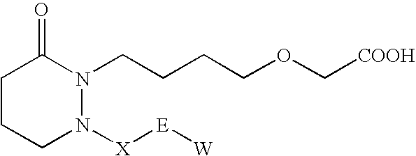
C1CCN([X][E][W])N(CCCCOC[COOH])C1=O
